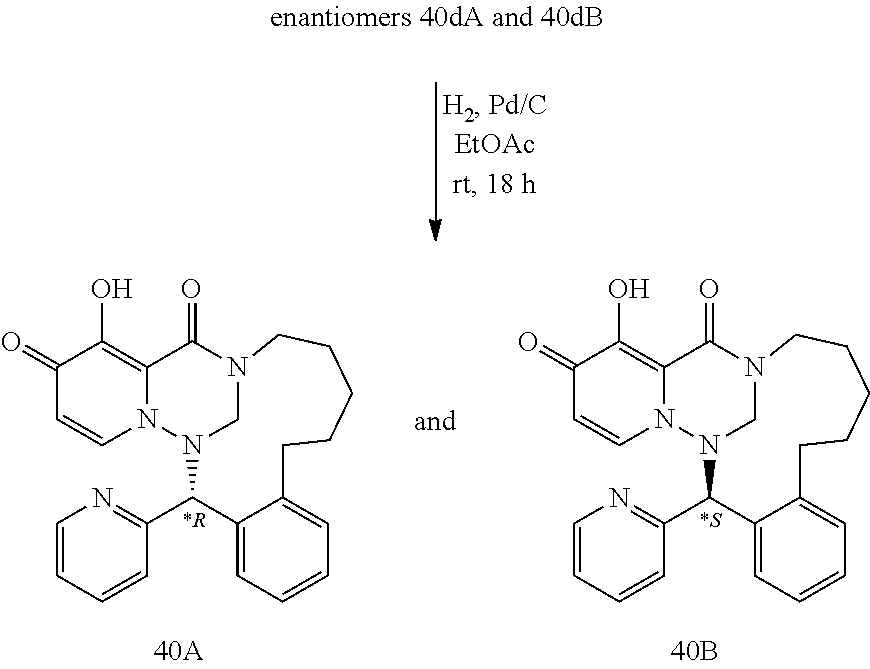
C1=CC=CN=C1C1N2N3C=CC(=O)C(O)=C3C(=O)N(C2)CCCCCC2=CC=CC=C12.C1=CC=CN=C1C1N2N3C=CC(=O)C(O)=C3C(=O)N(C2)CCCCCC2=CC=CC=C12
